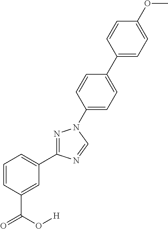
C1=CC=C(C2=NN(C3=CC=C(C4=CC=C(OC)C=C4)C=C3)C=N2)C=C1C(O[H])=O
